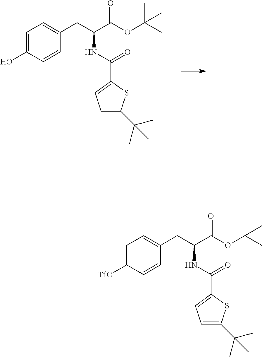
C1=CC(O)=CC=C1CC(C(OC(C)(C)C)=O)NC(=O)C1=CC=C(C(C)(C)C)S1.C1=CC([TfO])=CC=C1CC(C(OC(C)(C)C)=O)NC(=O)C1=CC=C(C(C)(C)C)S1
